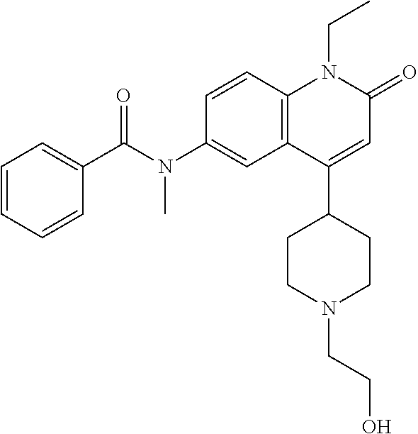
N(C1=CC2=C(C=C1)N(CC)C(=O)C=C2C1CCN(CCO)CC1)(C(C1=CC=CC=C1)=O)C
